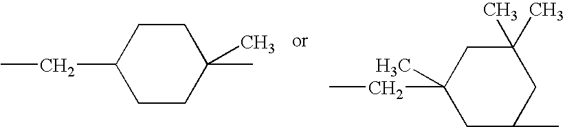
C1CC(C)(C)CCC1CC.C1C(C)CC(C)(C)CC1(CC)C
